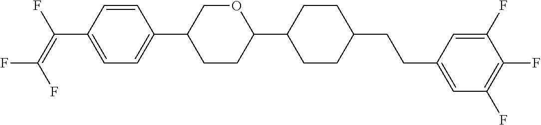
C1=CC(C(=C(F)F)F)=CC=C1C1CCC(C2CCC(CCC3=CC(F)=C(F)C(F)=C3)CC2)OC1
